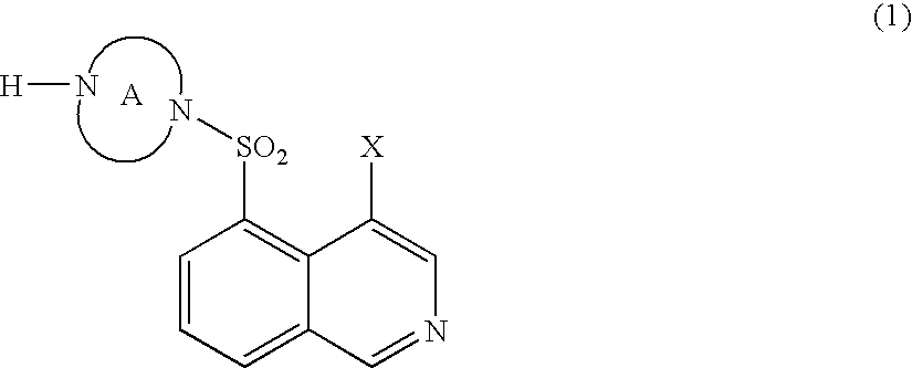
C1=CC=C2C(=C1[SO2]N)C([X])=CN=C2.[H]N
